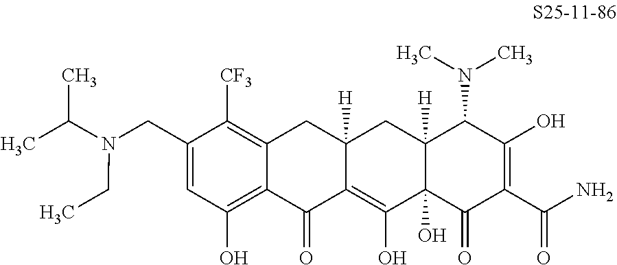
N(CC1=CC(O)=C2C(=C1[CF3])CC1([H])C(=C(O)C3(O)C([H])(C1)C(N(C)C)C(O)=C(C(N)=O)C3=O)C2=O)(C(C)C)CC
